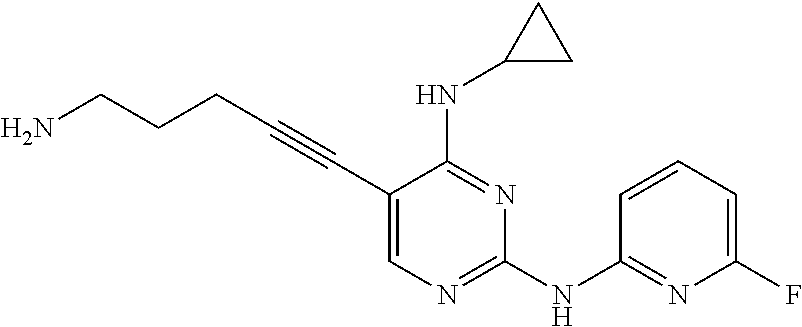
C(#CC1=CN=C(NC2=NC(F)=CC=C2)N=C1NC1CC1)CCCN
